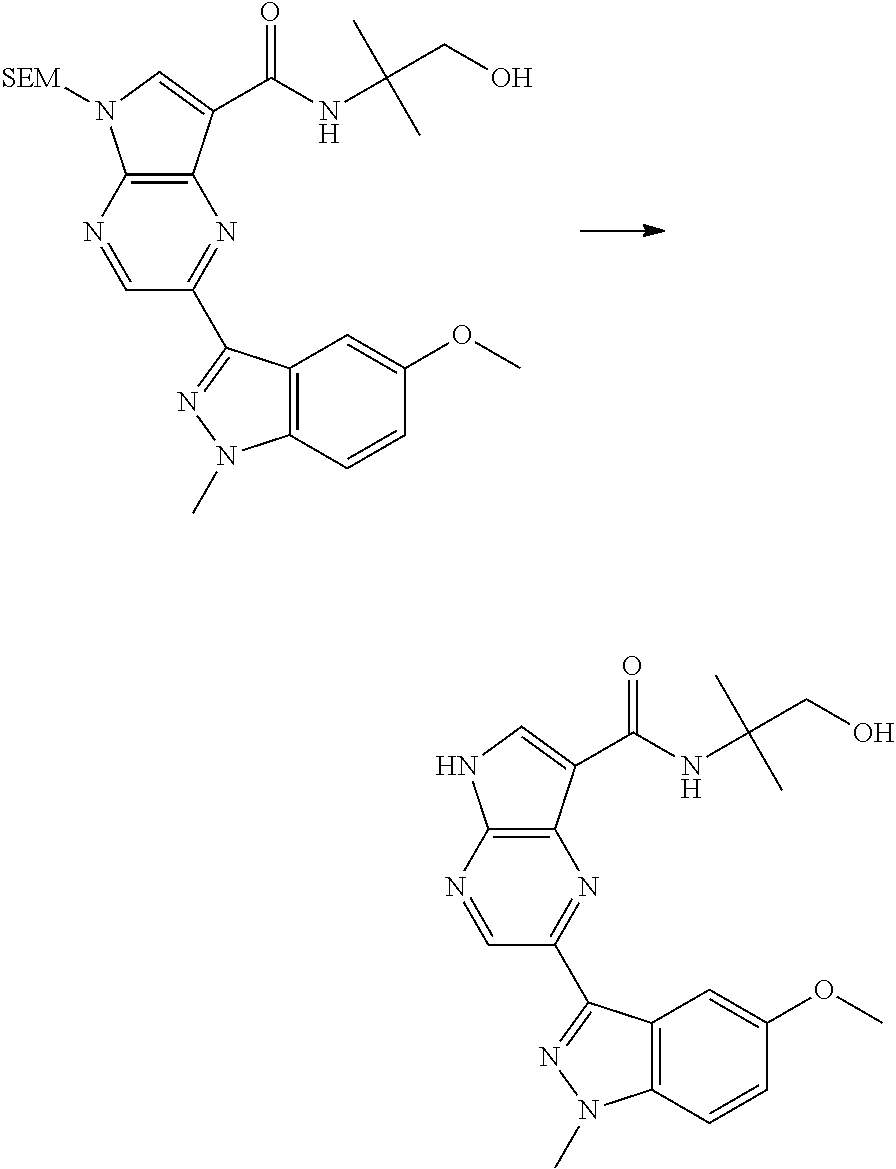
N1=CC(C2=NN(C)C3=C2C=C(OC)C=C3)=NC2=C1N([SEM])C=C2C(NC(CO)(C)C)=O.N1=CC(C2=NN(C)C3=C2C=C(OC)C=C3)=NC2=C1NC=C2C(NC(CO)(C)C)=O
